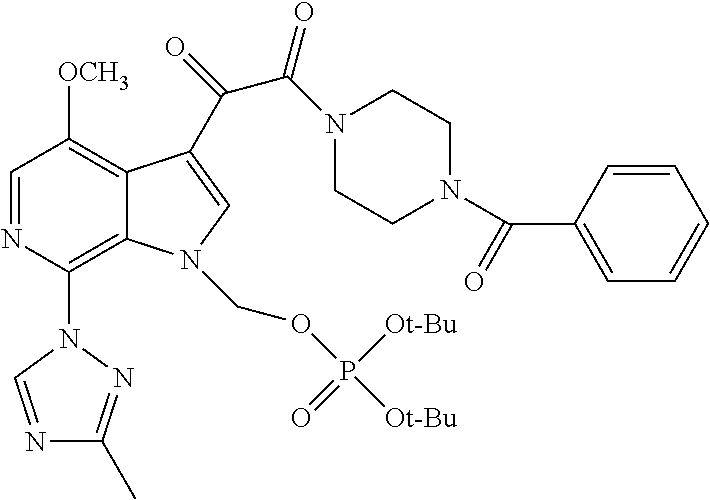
C(C1=CN(COP([Ot-Bu])([Ot-Bu])=O)C2=C(N3C=NC(C)=N3)N=CC([OCH3])=C21)(=O)C(N1CCN(C(C2=CC=CC=C2)=O)CC1)=O
